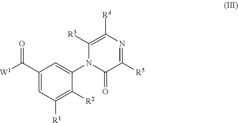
[W1]C(C1=CC([R1])=C([R2])C(N2C(=O)C([R5])=NC([R4])=C2[R3])=C1)=O
